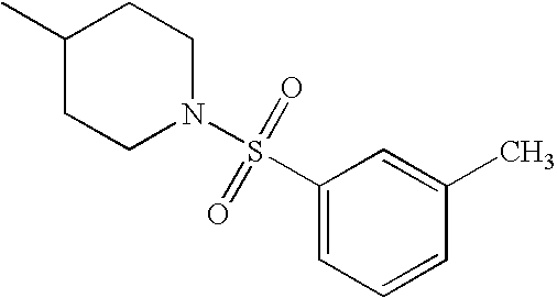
C1(C)CCN(S(C2=CC=CC(C)=C2)(=O)=O)CC1
